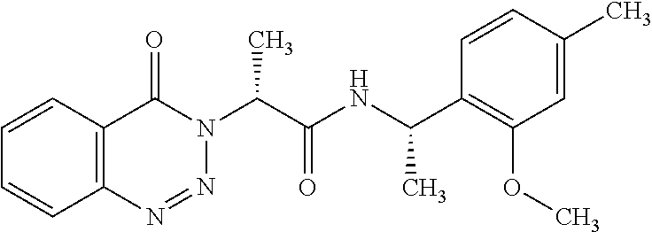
C1=CC2=C(C=C1)N=NN(C(C(NC(C1=C(OC)C=C(C)C=C1)C)=O)C)C2=O
